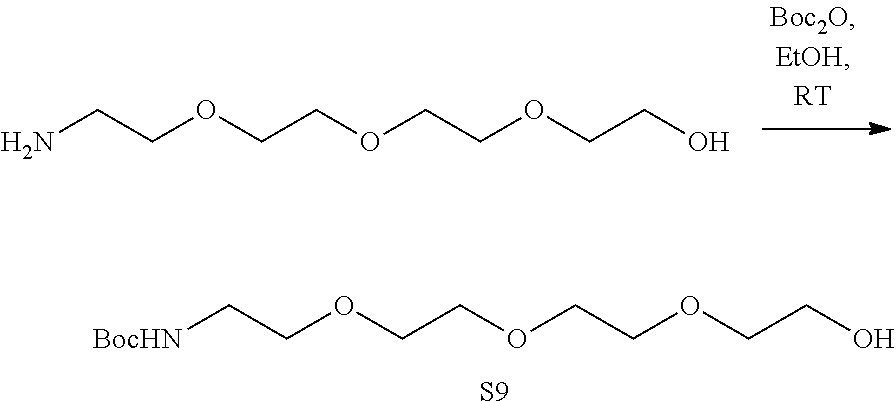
[BocHN]CCOCCOCCOCCO.[S9].NCCOCCOCCOCCO
